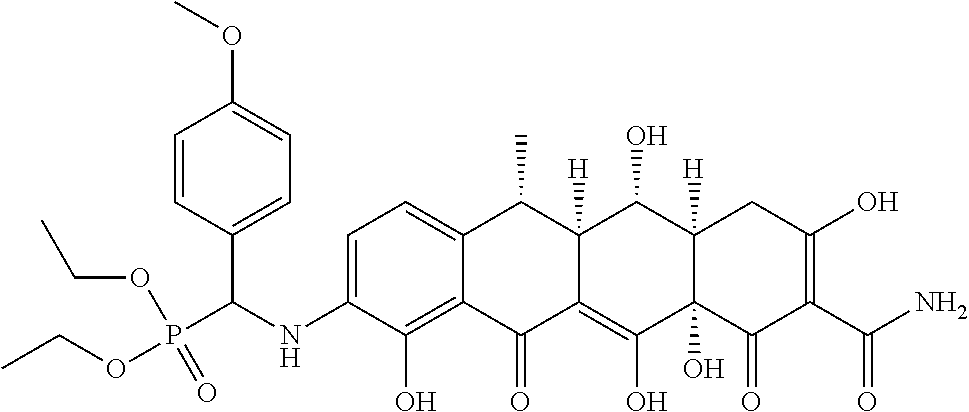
C1=C(NC(P(OCC)(OCC)=O)C2=CC=C(OC)C=C2)C(O)=C2C(=C1)C(C)C1([H])C(=C(O)C3(O)C([H])(C1O)CC(O)=C(C(N)=O)C3=O)C2=O
